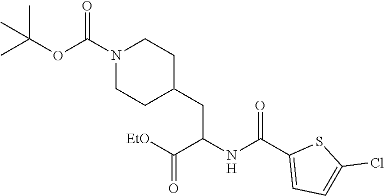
[H].C(OC(N1CCC(CC(C([EtO])=O)NC(=O)C2=CC=C(Cl)S2)CC1)=O)(C)(C)C
